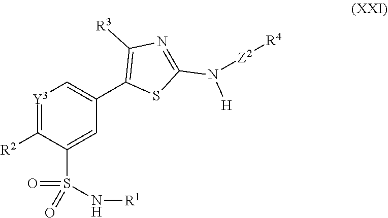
C1([R2])=[Y3]C=C(C2=C([R3])N=C(N([Z2][R4])[H])S2)C=C1S(=O)(N[R1])=O
